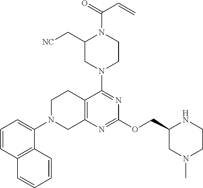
C12=C(N=C(OCC3CN(C)CCN3)N=C1N1CCN(C(=O)C=C)C(C[NC])C1)CN(C1=CC=CC3=C1C=CC=C3)CC2
